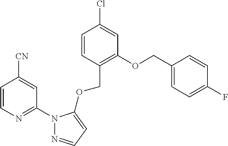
C1=CC(COC2=CC=NN2C2=NC=CC([CN])=C2)=C(OCC2=CC=C(F)C=C2)C=C1Cl
